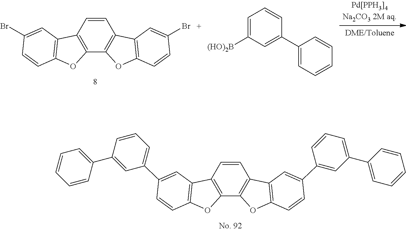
C12=C(C3=C(C=C1)C1=C(O3)C=CC(Br)=C1)OC1=C2C=C(Br)C=C1.[(HO)2B]C1=CC=CC(C2=CC=CC=C2)=C1.C1=CC2=C(C3=C1C1=C(O3)C=CC(C3=CC(C4=CC=CC=C4)=CC=C3)=C1)OC1=C2C=C(C2=CC=CC(C3=CC=CC=C3)=C2)C=C1
